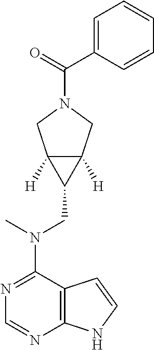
N1=C(N(CC2C3([H])C2([H])CN(C(C2=CC=CC=C2)=O)C3)C)C2=C(N=C1)NC=C2
